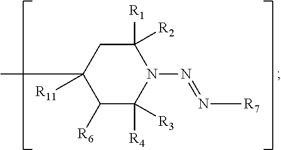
C1([R1])([R2])CC([R11])(C)C([R6])C([R4])([R3])N1N=N[R7]
